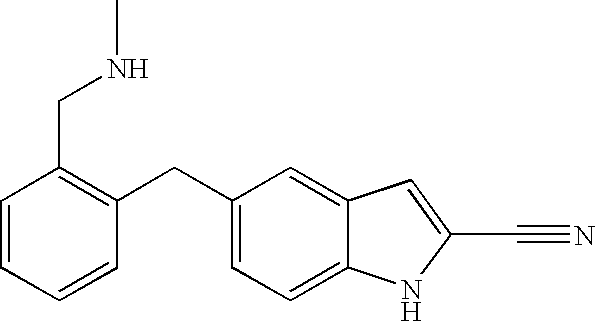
C1=CC=CC(CC2=CC=C3C(=C2)C=C(C#N)N3)=C1CNC
